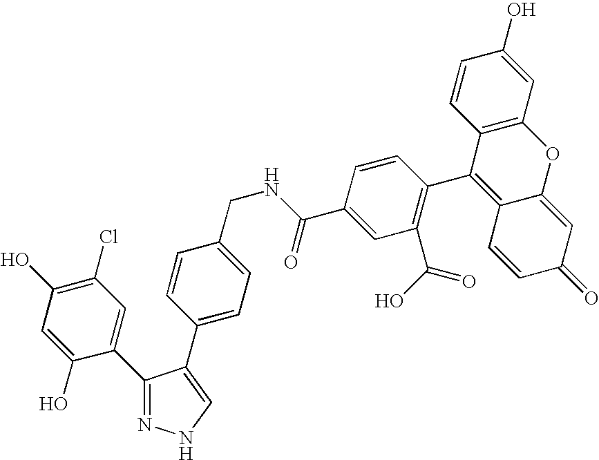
C1(O)=C(Cl)C=C(C2=NNC=C2C2=CC=C(CNC(C3=CC(C(O)=O)=C(C4=C5C(=CC(=O)C=C5)OC5=C4C=CC(O)=C5)C=C3)=O)C=C2)C(O)=C1
